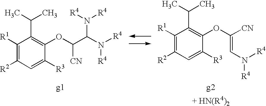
C1([R1])=C([R2])C=C([R3])C(OC([CN])C(N([R4])[R4])N([R4])[R4])=C1C(C)C.C1([R1])=C([R2])C=C([R3])C(OC(=CN([R4])[R4])[CN])=C1C(C)C
